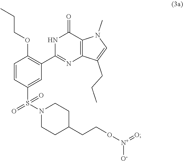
N1C(C2=C(OCCC)C=CC(S(N3CCC(CCO[N+](=O)[O-])CC3)(=O)=O)=C2)=NC2=C(C1=O)N(C)C=C2CCC
